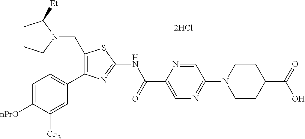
C1=C([nPrO])C([CF3])=CC(C2=C(CN3CCCC3[Et])SC(NC(C3=CN=C(N4CCC(C(=O)O)CC4)C=N3)=O)=N2)=C1
